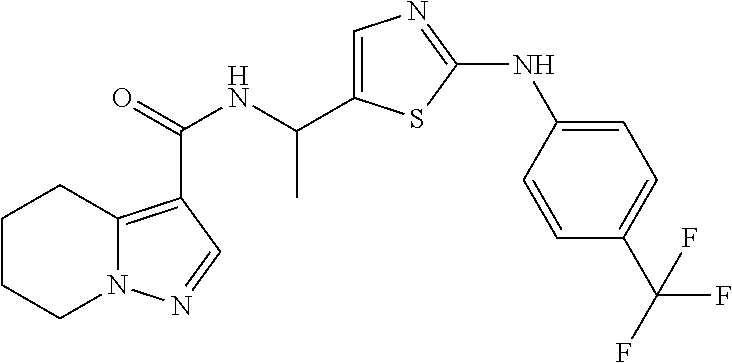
C(=O)(NC(C)C1=CN=C(NC2=CC=C(C(F)(F)F)C=C2)S1)C1=C2N(CCCC2)N=C1
